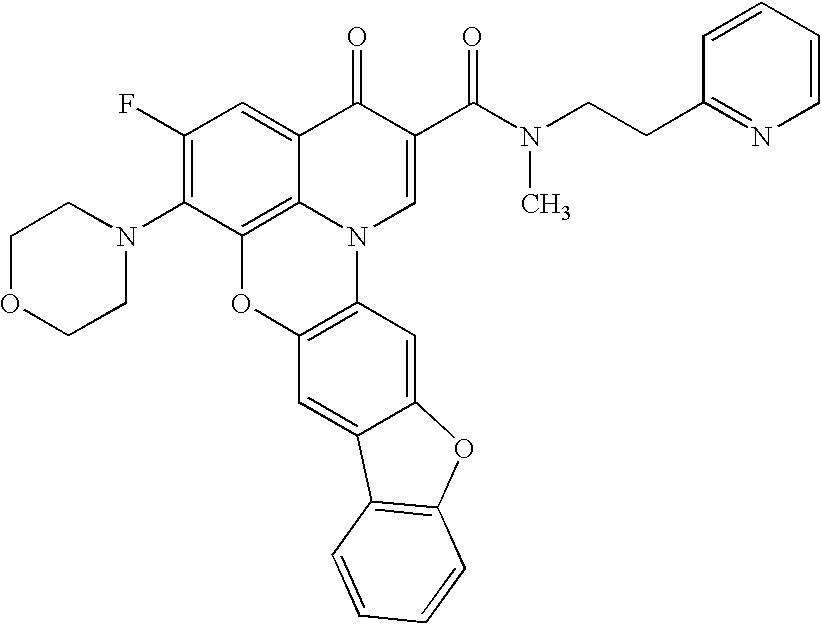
C12=C3C(=CC(F)=C1N1CCOCC1)C(=O)C(C(=O)N(CCC1=NC=CC=C1)C)=CN3C1=C(O2)C=C2C(=C1)OC1=C2C=CC=C1
